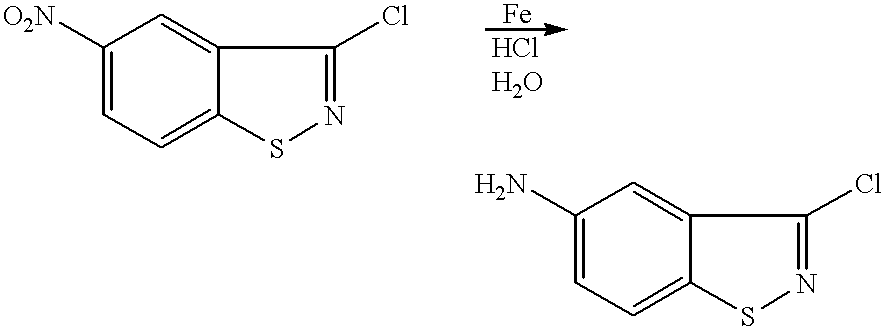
C1([O2N])=CC=C2C(=C1)C(Cl)=NS2.C1(N)=CC=C2C(=C1)C(Cl)=NS2
